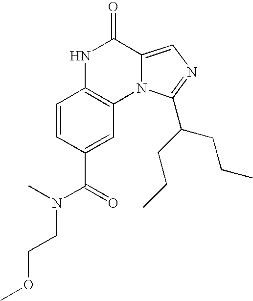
N1C2=C(N3C(=CN=C3C(CCC)CCC)C1=O)C=C(C(=O)N(C)CCOC)C=C2
